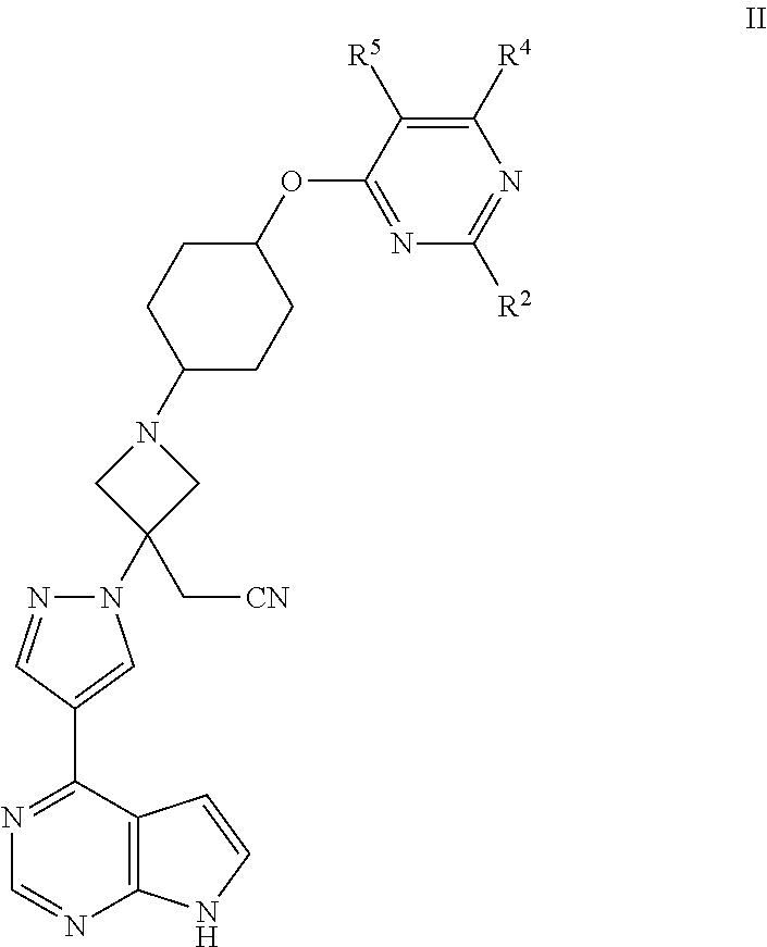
C12=C(C(C3=CN(C4(C[CN])CN(C5CCC(OC6=NC([R2])=NC([R4])=C6[R5])CC5)C4)N=C3)=NC=N1)C=CN2
